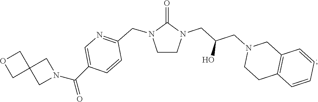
C12=C(C=CC=C1)CCN(CC(CN1C(=O)N(CC3=NC=C(C(N4CC5(C4)COC5)=O)C=C3)CC1)O)C2
